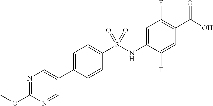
C1(S(NC2=CC(F)=C(C(O)=O)C=C2F)(=O)=O)=CC=C(C2=CN=C(OC)N=C2)C=C1
